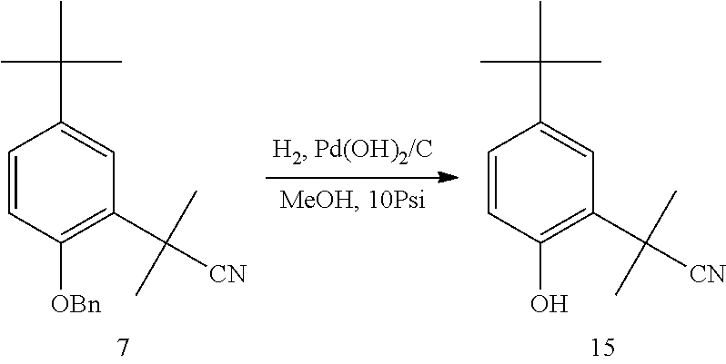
C1=CC([OBn])=C(C([CN])(C)C)C=C1C(C)(C)C.C1=CC(O)=C(C([CN])(C)C)C=C1C(C)(C)C
